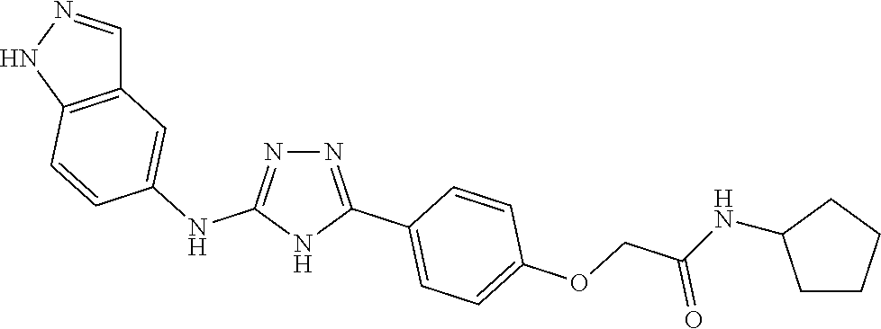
N1=C(NC2=CC3=C(C=C2)NN=C3)NC(C2=CC=C(OCC(NC3CCCC3)=O)C=C2)=N1
